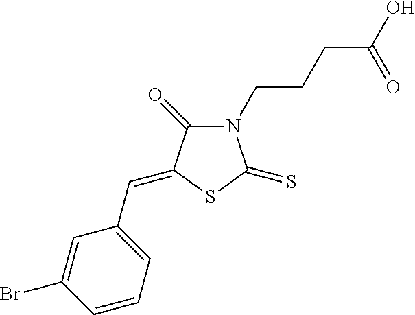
C1=C(Br)C=CC=C1C=C1C(=O)N(CCCC(O)=O)C(=S)S1
